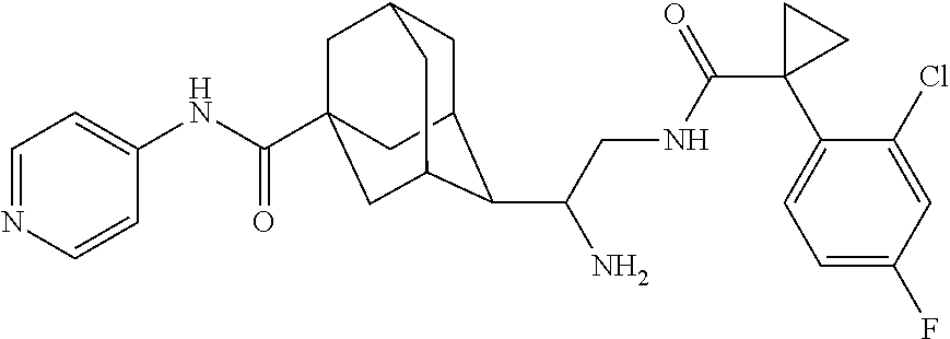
C1C2C(C(CNC(C3(C4=CC=C(F)C=C4Cl)CC3)=O)N)C3CC(C(NC4=CC=NC=C4)=O)(CC1C3)C2
